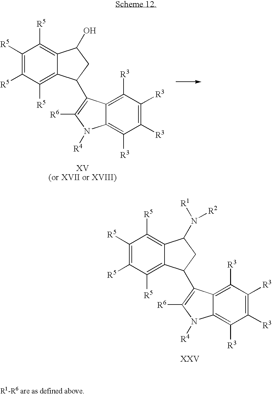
C1([R3])=C([R3])C([R3])=C2C(=C1[R3])C(C1C3=C([R5])C([R5])=C([R5])C([R5])=C3C(N([R1])[R2])C1)=C([R6])N2[R4].C1([R3])=C([R3])C([R3])=C2C(=C1[R3])C(C1C3=C([R5])C([R5])=C([R5])C([R5])=C3C(O)C1)=C([R6])N2[R4]
